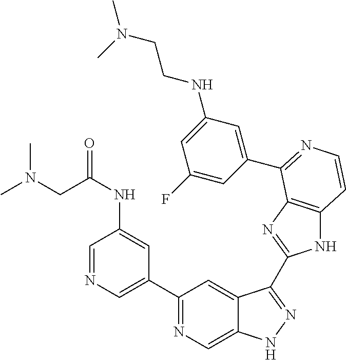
C1(C2=CN=CC(NC(CN(C)C)=O)=C2)=NC=C2C(=C1)C(C1=NC3=C(N1)C=CN=C3C1=CC(NCCN(C)C)=CC(F)=C1)=NN2
